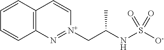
S(=O)([O-])(NC(C[N+]1=NC2=C(C=CC=C2)C=C1)C)=O
